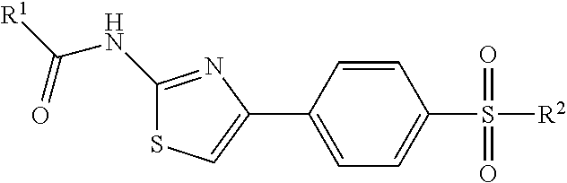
S(C1=CC=C(C2=CSC(NC([R1])=O)=N2)C=C1)(=O)(=O)[R2]
